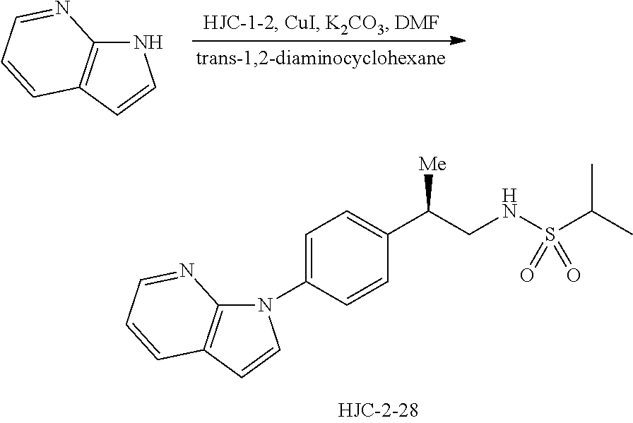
N1C2=C(C=C1)C=CC=N2.N1(C2=CC=C(C(CNS(C(C)C)(=O)=O)[Me])C=C2)C2=C(C=C1)C=CC=N2
